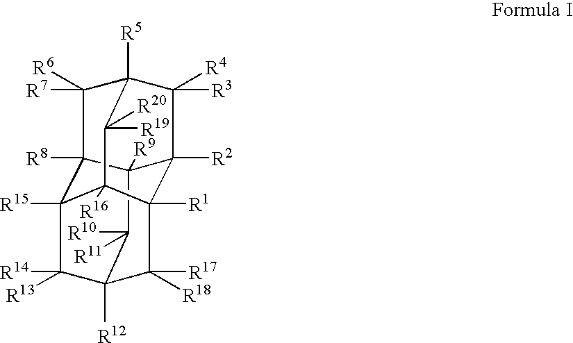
C12([R9])C([R10])([R11])C3([R12])C([R14])([R13])C4([R15])C1([R8])C([R7])([R6])C1([R5])C([R3])([R4])C2([R2])C([R1])(C4([R16])C1([R19])[R20])C3([R17])[R18]
